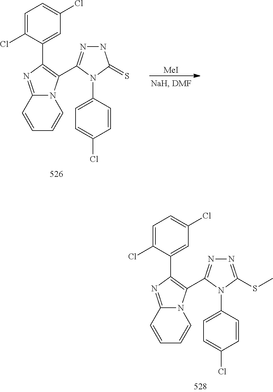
N12C(=NC(C3=CC(Cl)=CC=C3Cl)=C1C1=NN=C(SC)N1C1=CC=C(Cl)C=C1)C=CC=C2.N12C(=NC(C3=CC(Cl)=CC=C3Cl)=C1C1=NNC(=S)N1C1=CC=C(Cl)C=C1)C=CC=C2.[MeI]
